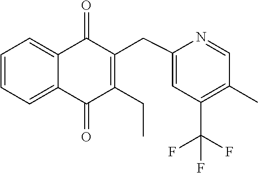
C1=CC=C2C(=C1)C(=O)C(CC1=CC(C(F)(F)F)=C(C)C=N1)=C(CC)C2=O
